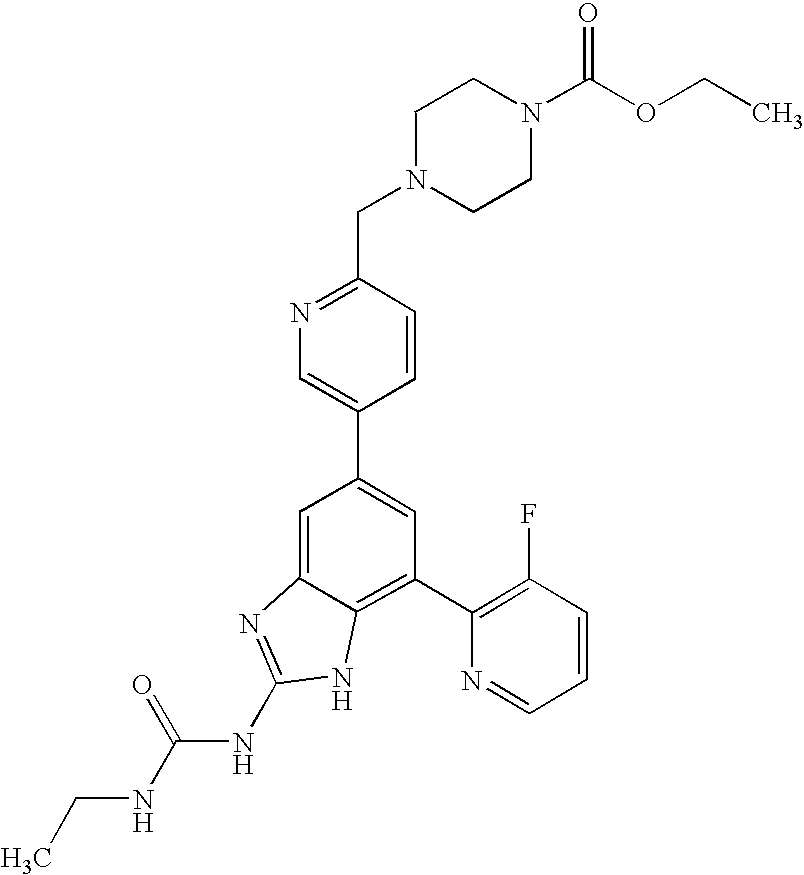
CCNC(NC1=NC2=CC(C3=CN=C(CN4CCN(C(OCC)=O)CC4)C=C3)=CC(C3=C(F)C=CC=N3)=C2N1)=O
